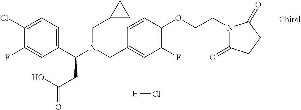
N(CC1=CC(F)=C(OCCN2C(=O)CCC2=O)C=C1)(C(C1=CC=C(Cl)C(F)=C1)CC(=O)O)CC1CC1.[H]Cl
